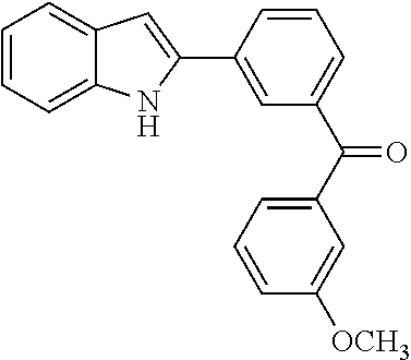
C1(C2=CC(C(=O)C3=CC=CC([OCH3])=C3)=CC=C2)=CC2=CC=CC=C2N1
